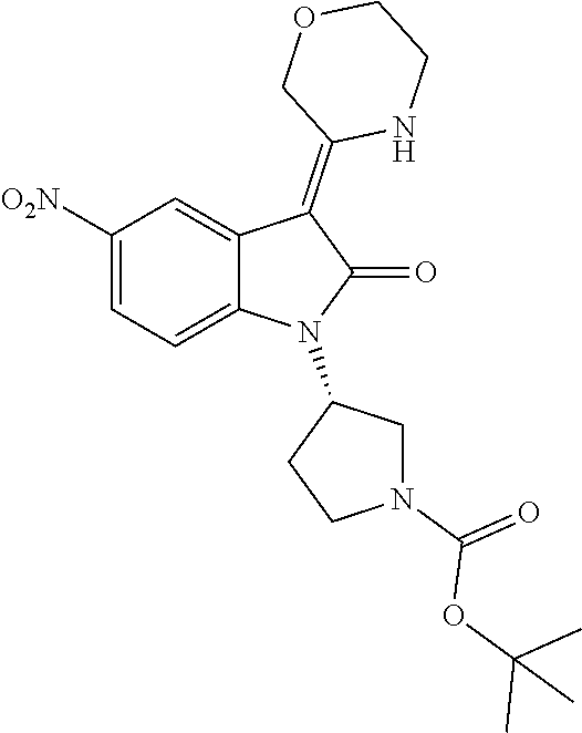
C1([O2N])=CC=C2C(=C1)C(=C1NCCOC1)C(=O)N2C1CCN(C(=O)OC(C)(C)C)C1
